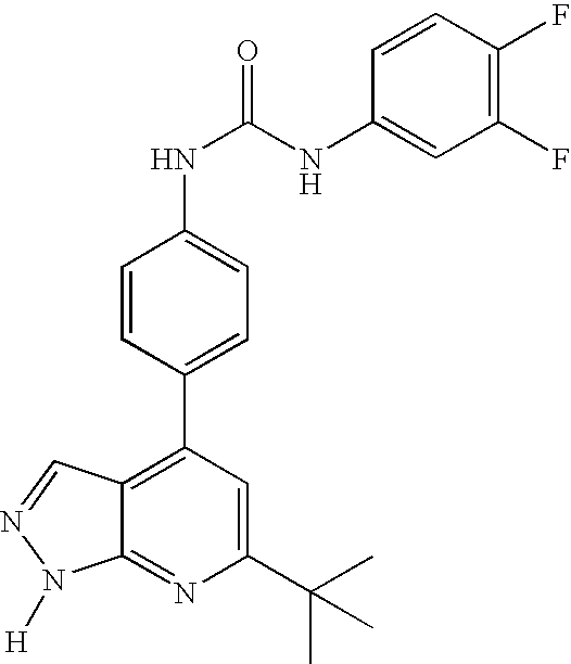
C1=CC(C2=C3C(=NC(C(C)(C)C)=C2)N([H])N=C3)=CC=C1NC(NC1=CC(F)=C(F)C=C1)=O
